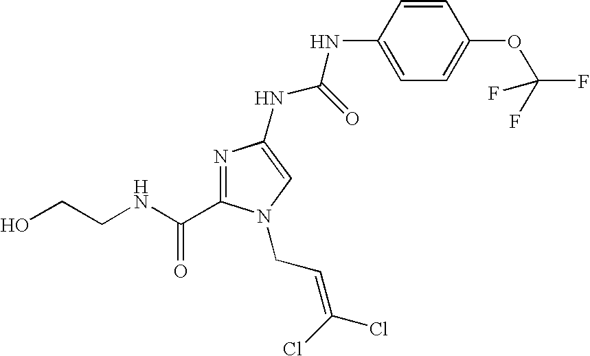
C(NC(=O)C1=NC(NC(NC2=CC=C(OC(F)(F)F)C=C2)=O)=CN1CC=C(Cl)Cl)CO
